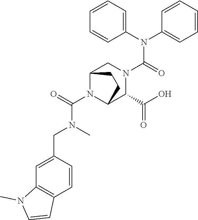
C(N1C2C(C(O)=O)N(C(N(C3=CC=CC=C3)C3=CC=CC=C3)=O)CC1CC2)(=O)N(CC1=CC2=C(C=C1)C=CN2C)C
